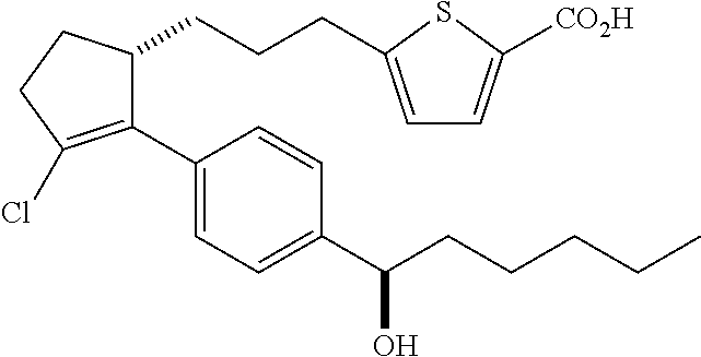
C1(C2=CC=C(C(CCCCC)O)C=C2)=C(Cl)CCC1CCCC1=CC=C([CO2H])S1
